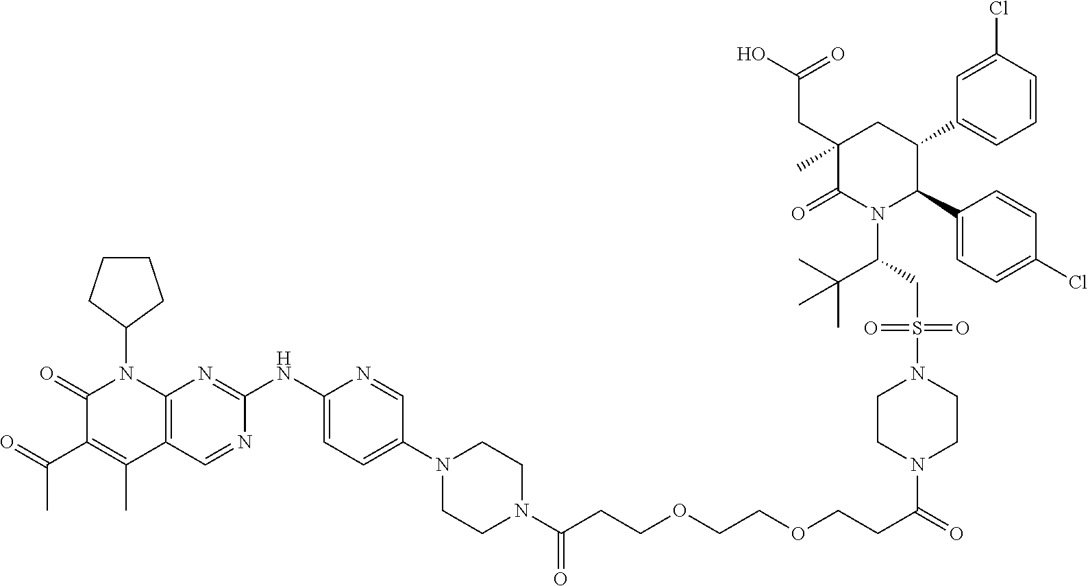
C1(=O)C(C(C)=O)=C(C)C2=C(N1C1CCCC1)N=C(NC1=CC=C(N3CCN(C(CCOCCOCCC(=O)N4CCN(S(CC(N5C(=O)C(CC(O)=O)(C)CC(C6=CC=CC(Cl)=C6)C5C5=CC=C(Cl)C=C5)C(C)(C)C)(=O)=O)CC4)=O)CC3)C=N1)N=C2
